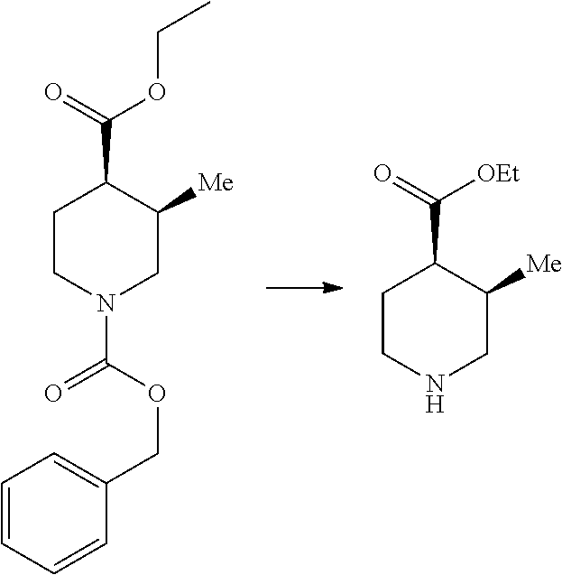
C1CN(C(=O)OCC2=CC=CC=C2)CC([Me])C1C(=O)OCC.C1CNCC([Me])C1C(=O)[OEt]
